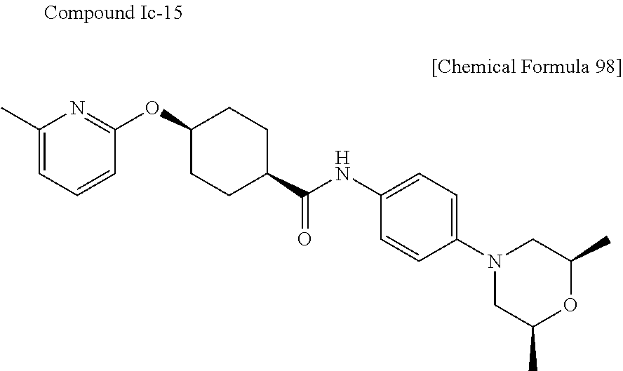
C1(C)=CC=CC(OC2CCC(C(NC3=CC=C(N4CC(C)OC(C)C4)C=C3)=O)CC2)=N1
